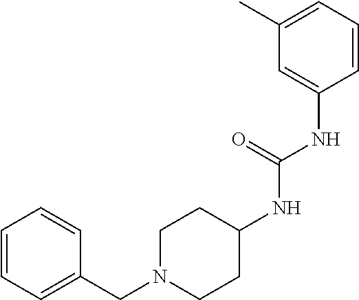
C1=CC=C(C)C=C1NC(NC1CCN(CC2=CC=CC=C2)CC1)=O
